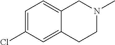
C1=C(Cl)C=C2C(=C1)CN(C)CC2
